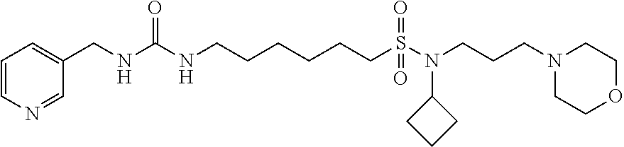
C1=CN=CC(CNC(NCCCCCCS(N(CCCN2CCOCC2)C2CCC2)(=O)=O)=O)=C1
